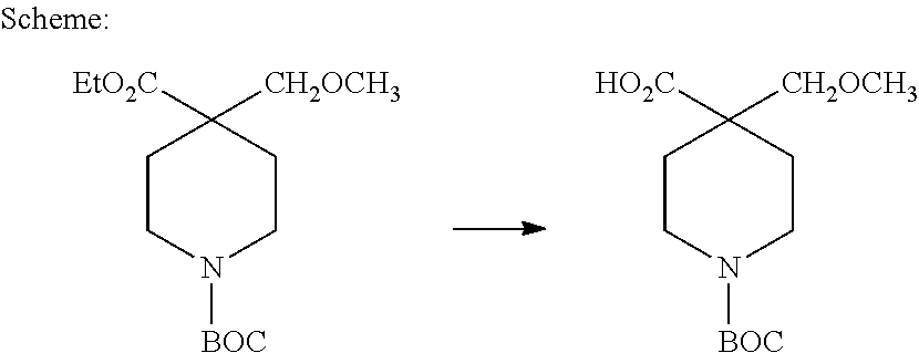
C1CN([BOC])CCC1([HO2C])[CH2OCH3].C1CN([BOC])CCC1([EtO2C])[CH2OCH3]
